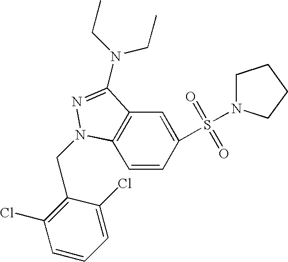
C1=CC(S(=O)(=O)N2CCCC2)=CC2=C1N(CC1=C(Cl)C=CC=C1Cl)N=C2N(CC)CC
